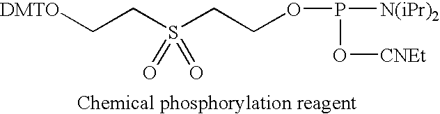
[DMTO]CCS(CCOP([N(iPr)2])O[CNEt])(=O)=O
